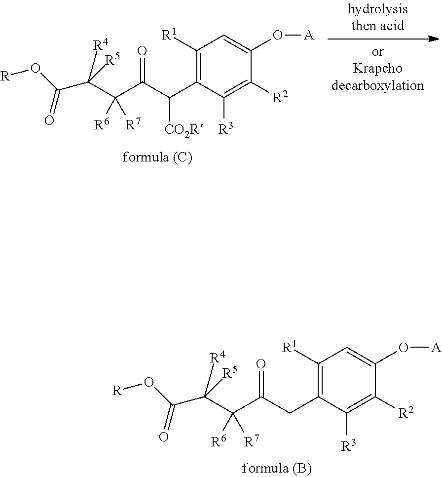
C1([R1])=C(CC(C(C(C(O[R])=O)([R4])[R5])([R6])[R7])=O)C([R3])=C([R2])C(O[A])=C1.C1([R1])=C(C(C(C(C(C(O[R])=O)([R4])[R5])([R6])[R7])=O)[CO2R])C([R3])=C([R2])C(O[A])=C1
